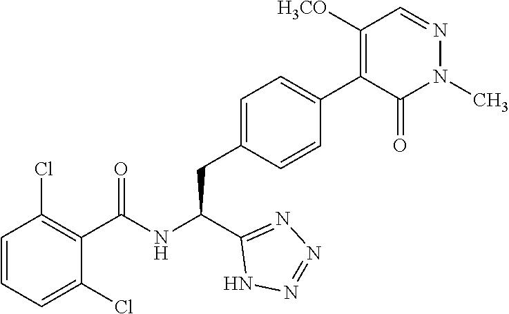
C1(C(NC(C2=NN=NN2)CC2=CC=C(C3=C([H3CO])C=NN(C)C3=O)C=C2)=O)=C(Cl)C=CC=C1Cl
